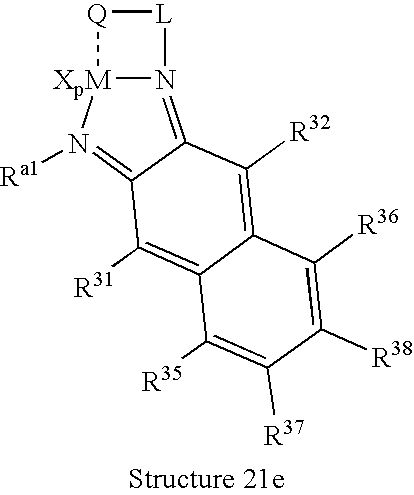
C12=C([R32])C3=N4[XpM](N([Ra1])=C3C([R31])=C1C([R35])=C([R37])C([R38])=C2[R36])[Q][L]4
